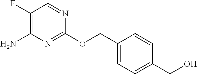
C1(F)=C(N)N=C(OCC2=CC=C(CO)C=C2)N=C1
